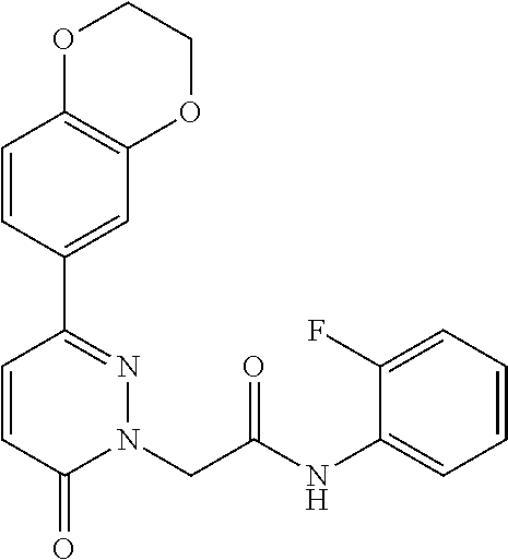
C1=CC(C2=NN(CC(NC3=CC=CC=C3F)=O)C(=O)C=C2)=CC2=C1OCCO2
